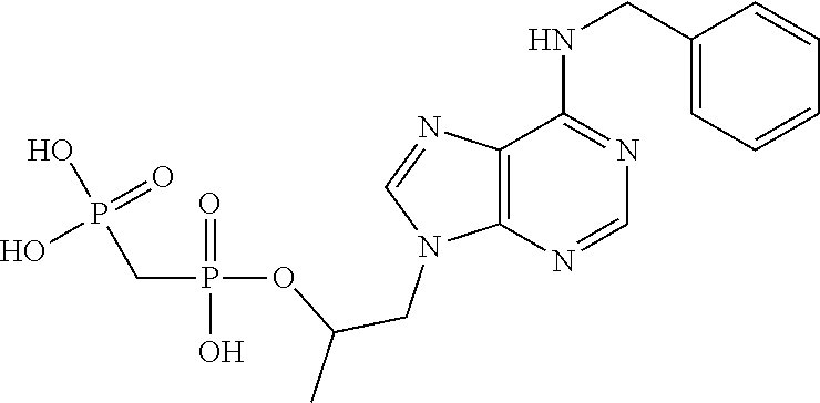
C1=NC2=C(N=CN2CC(C)OP(O)(=O)CP(O)(=O)O)C(NCC2=CC=CC=C2)=N1
